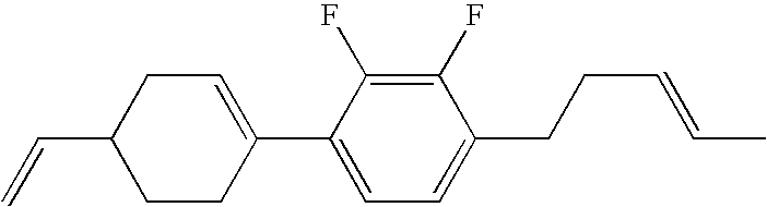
C1(F)=C(F)C(C2=CCC(C=C)CC2)=CC=C1CCC=CC
